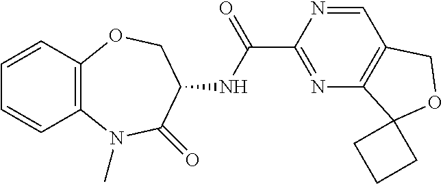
C1(C(NC2C(=O)N(C)C3=C(OC2)C=CC=C3)=O)=NC2=C(C=N1)COC21CCC1
